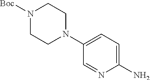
C1(N2CCN([Boc])CC2)=CC=C(N)N=C1
